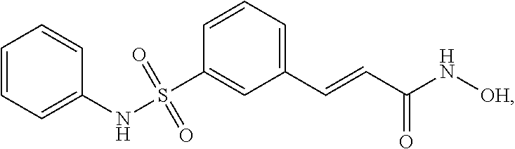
C1(C=CC(N[OH])=O)=CC=CC(S(NC2=CC=CC=C2)(=O)=O)=C1
